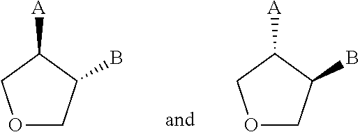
O1CC(B)C([A])C1.O1CC(B)C([A])C1
